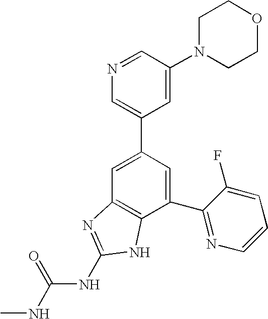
N1=CC(N2CCOCC2)=CC(C2=CC3=C(C(C4=NC=CC=C4F)=C2)NC(NC(NC)=O)=N3)=C1
